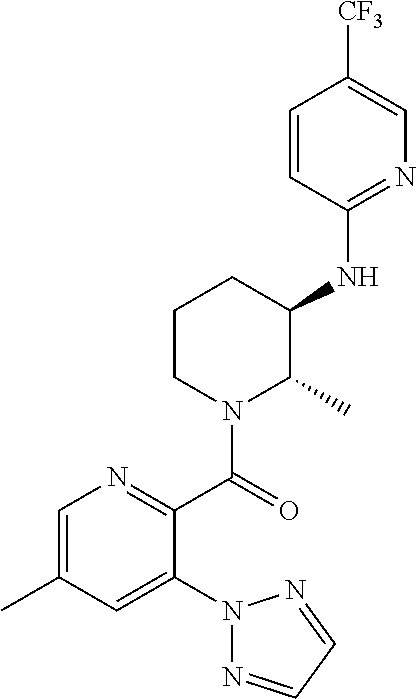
C1=CC(NC2CCCN(C(=O)C3=NC=C(C)C=C3N3N=CC=N3)C2C)=NC=C1[CF3]
